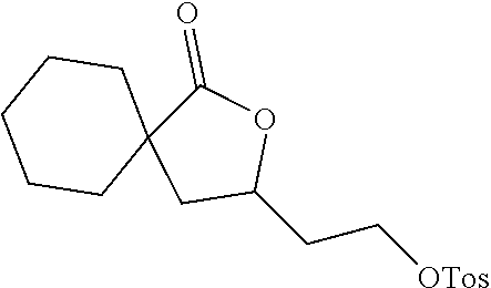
C1(CC[OTos])OC(=O)C2(C1)CCCCC2
